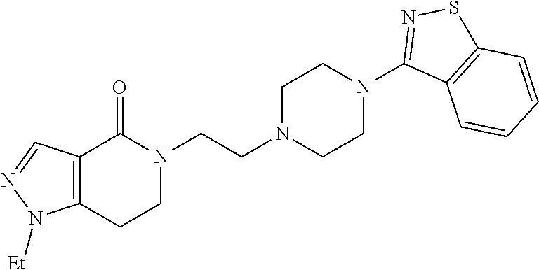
N1(CCN2CCN(C3=NSC4=C3C=CC=C4)CC2)C(=O)C2=C(CC1)N([Et])N=C2
